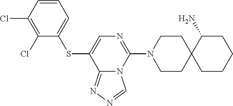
C1(Cl)=C(Cl)C=CC=C1SC1=CN=C(N2CCC3(CC2)CCCCC3N)N2C1=NN=C2
